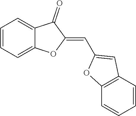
C1=CC=C2C(=C1)C(=O)C(=CC1=CC3=C(O1)C=CC=C3)O2
